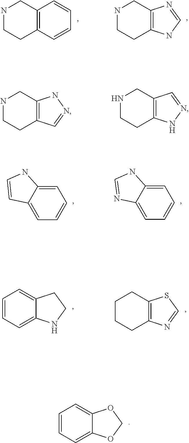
N1CCC2=C(C1)C=CC=C2.N1CCC2=C(C1)N=CN2.N1CCC2=C(C1)NN=C2.N1CCC2=C(C1)C=NN2.C12=CC=CC=C1NC=C2.C1=C2C(=CC=C1)N=CN2.C1=CC=C2C(=C1)CCN2.C1CCC2=C(C1)SC=N2.C1=CC=C2C(=C1)OCO2
